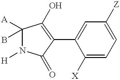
C1([A])(B)N([H])C(=O)C(C2=CC([Z])=CC=C2[X])=C1O
